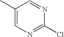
C1(C)=CN=C(Cl)N=C1
